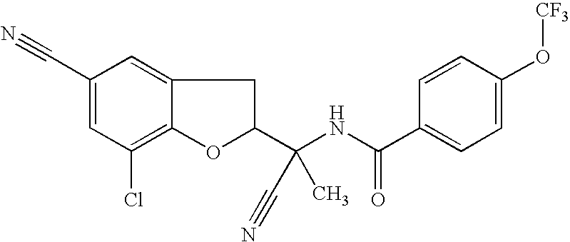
C1(C#N)=CC(Cl)=C2C(=C1)CC(C(C)(C#N)NC(=O)C1=CC=C(O[CF3])C=C1)O2
